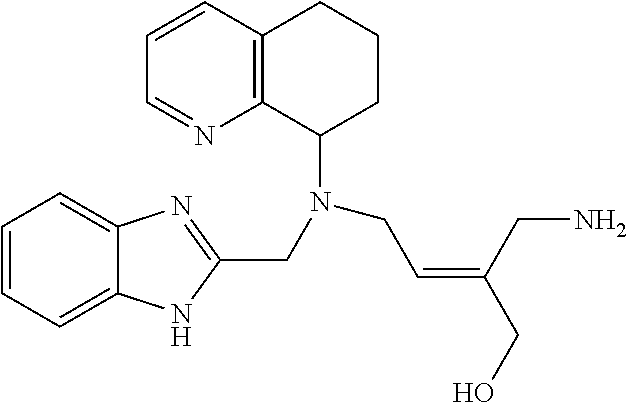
C1=CC=C2C(=C1)N=C(CN(C1CCCC3=C1N=CC=C3)CC=C(CO)CN)N2
